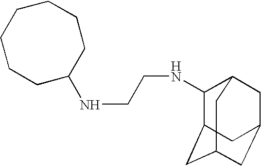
C1C(NCCNC2C3CC4CC(CC2C4)C3)CCCCCC1
